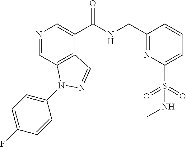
N1=CC2=C(C(C(NCC3=NC(S(=O)(=O)NC)=CC=C3)=O)=C1)C=NN2C1=CC=C(F)C=C1
